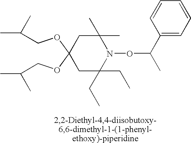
C(OC1(OCC(C)C)CC(C)(C)N(OC(C)C2=CC=CC=C2)C(CC)(CC)C1)C(C)C
